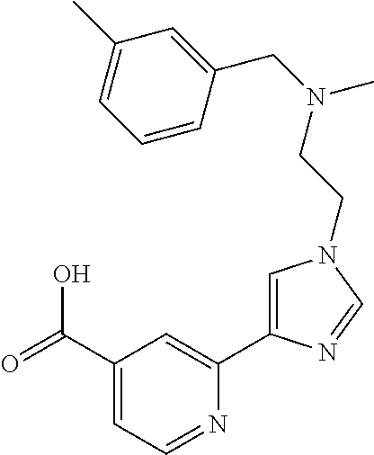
C1(C(=O)O)=CC=NC(C2=CN(CCN(CC3=CC(C)=CC=C3)C)C=N2)=C1
